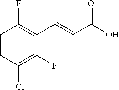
FC1=C(C=CC(O)=O)C(F)=C(Cl)C=C1
